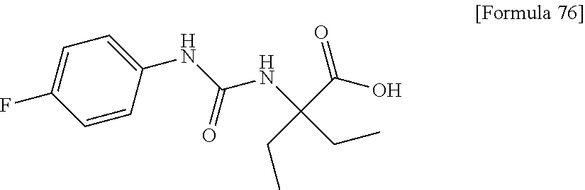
C1(NC(NC(C(O)=O)(CC)CC)=O)=CC=C(F)C=C1
